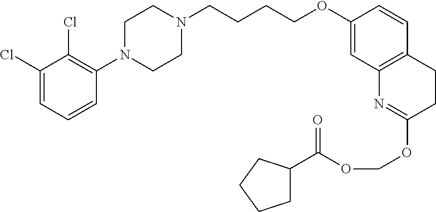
C1(Cl)=CC=CC(N2CCN(CCCCOC3=CC4=C(C=C3)CCC(OCOC(=O)C3CCCC3)=N4)CC2)=C1Cl
